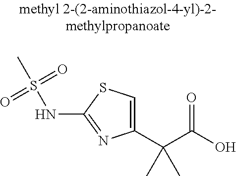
C1(C(C(=O)O)(C)C)=CSC(NS(=O)(=O)C)=N1
